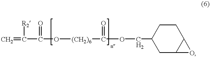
C=C(C(O[(CH2)6]C(=O)OCC1CC2C(CC1)O2)=O)[R2]
